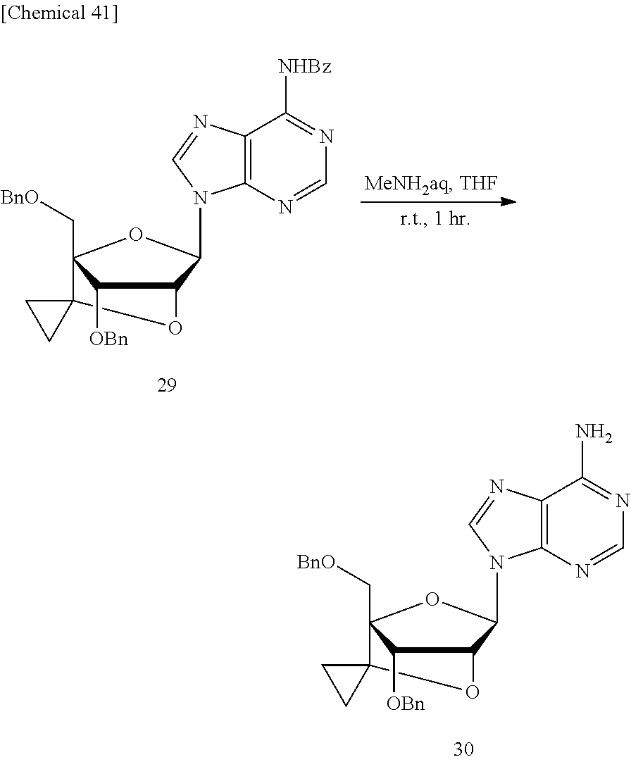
N1=C([NHBz])C2=C(N=C1)N(C1C3C([OBn])C(C[BnO])(O1)C1(O3)CC1)C=N2.N1=C(N)C2=C(N=C1)N(C1C3C([OBn])C(C[BnO])(O1)C1(O3)CC1)C=N2
